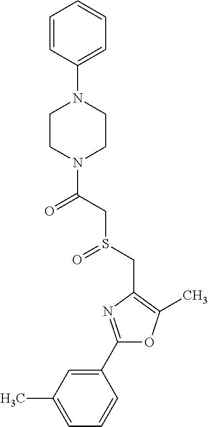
C1(C2=NC(CS(=O)CC(=O)N3CCN(C4=CC=CC=C4)CC3)=C(C)O2)=CC(C)=CC=C1
